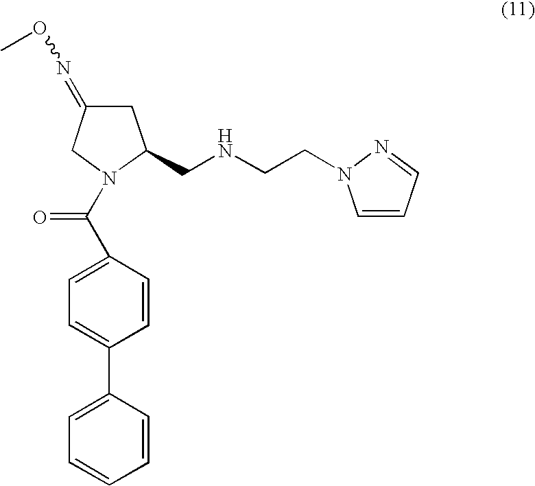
C1(C(=O)N2CC(=NOC)CC2CNCCN2C=CC=N2)=CC=C(C2=CC=CC=C2)C=C1
